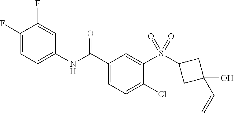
C1(F)=CC=C(NC(C2=CC=C(Cl)C(S(=O)(=O)C3CC(O)(C=C)C3)=C2)=O)C=C1F
